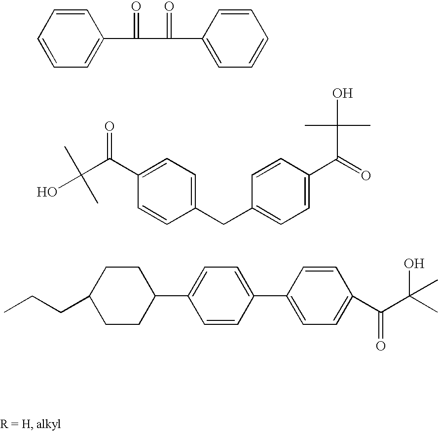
C1=CC=C(C(=O)C(=O)C2=CC=CC=C2)C=C1.OC(C(C1=CC=C(CC2=CC=C(C(=O)C(O)(C)C)C=C2)C=C1)=O)(C)C.C1CC(C2=CC=C(C3=CC=C(C(C(C)(O)C)=O)C=C3)C=C2)CCC1CCC
